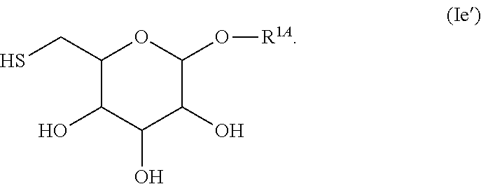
C1(CS)C(O)C(O)C(O)C(O[R1A])O1
